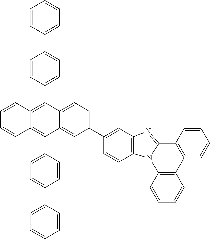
C1=CC2=C(C=C1)N1C(=NC3=C1C=CC(C1=CC=C4C(=C1)C(C1=CC=C(C5=CC=CC=C5)C=C1)=C1C(=C4C4=CC=C(C5=CC=CC=C5)C=C4)C=CC=C1)=C3)C1=C2C=CC=C1
